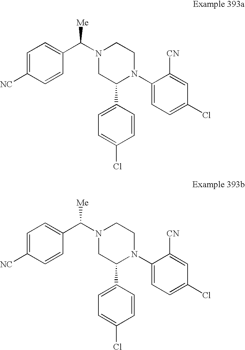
C1=C([NC])C=CC(C(N2CC(C3=CC=C(Cl)C=C3)N(C3=CC=C(Cl)C=C3[CN])CC2)[Me])=C1.C1=C([NC])C=CC(C(N2CC(C3=CC=C(Cl)C=C3)N(C3=CC=C(Cl)C=C3[CN])CC2)[Me])=C1
